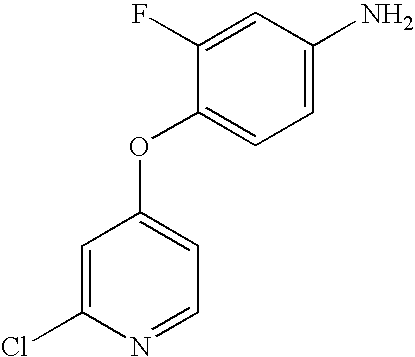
C1=C(N)C=C(F)C(OC2=CC=NC(Cl)=C2)=C1
